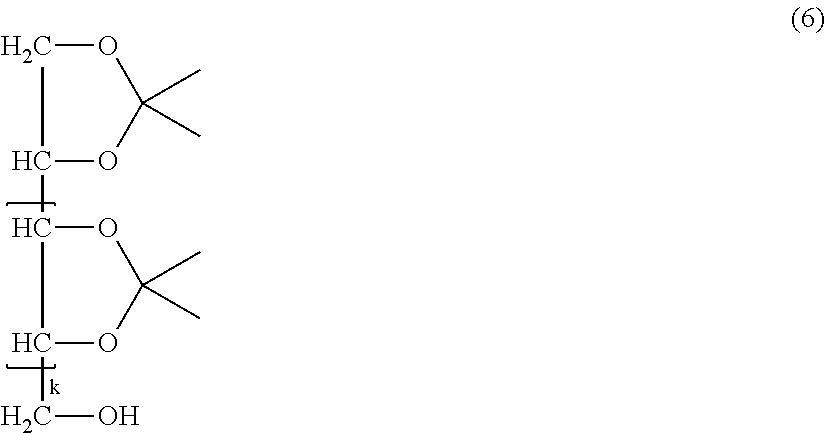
C1OC(C)(C)OC1C1OC(C)(C)OC1CO
